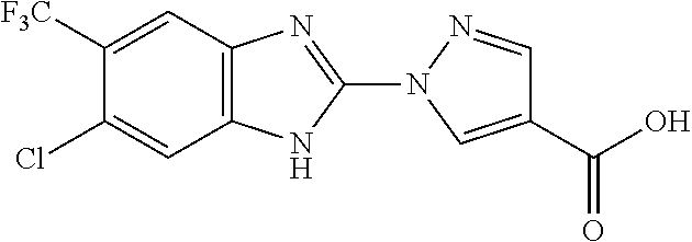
C12=C(N=C(N3C=C(C(O)=O)C=N3)N1)C=C([F3C])C(Cl)=C2
